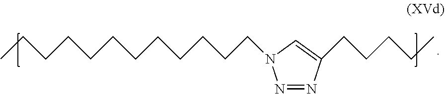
N1=NC(CCCCC)=CN1CCCCCCCCCCCC
